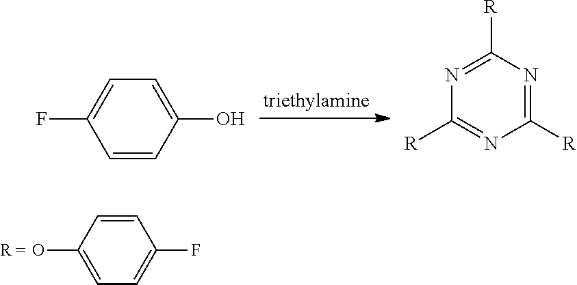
C1=CC(O)=CC=C1F.C1=C(O)C=CC(F)=C1.N1=C([R])N=C([R])N=C1[R]
